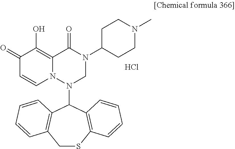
C1SC2=C(C(N3CN(C4CCN(C)CC4)C(=O)C4=C(O)C(=O)C=CN34)C3=C1C=CC=C3)C=CC=C2.Cl
